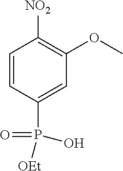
C1=CC(P(=O)(O)[OEt])=CC(OC)=C1[NO2]
